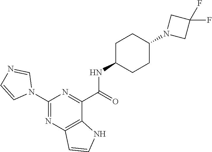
C1(N2C=NC=C2)=NC2=C(C(C(=O)NC3CCC(N4CC(F)(F)C4)CC3)=N1)NC=C2
